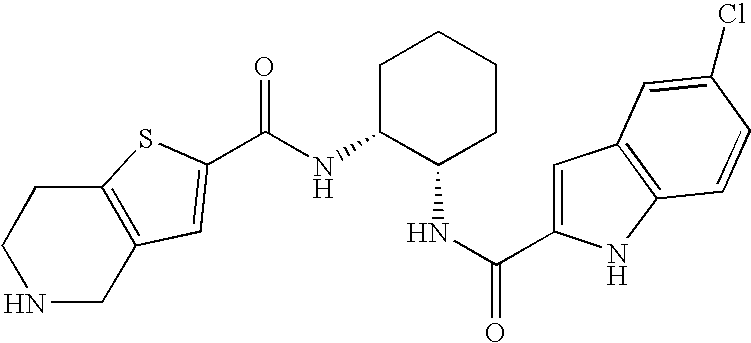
C1NCC2=C(C1)SC(C(NC1C(NC(=O)C3=CC4=C(N3)C=CC(Cl)=C4)CCCC1)=O)=C2
